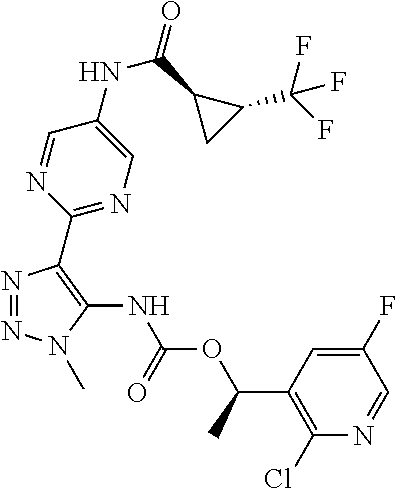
N1=NN(C)C(NC(OC(C2=C(Cl)N=CC(F)=C2)C)=O)=C1C1=NC=C(NC(=O)C2CC2C(F)(F)F)C=N1
